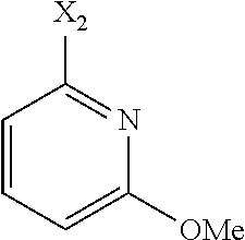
C1=CC=C([OMe])N=C1[X2]
